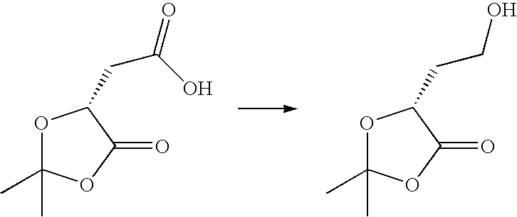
O1C(C)(C)OC(=O)C1CC(=O)O.O1C(C)(C)OC(=O)C1CCO
